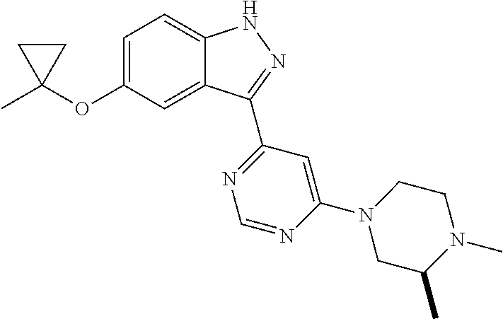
CC1(OC2=CC=C3C(=C2)C(C2=NC=NC(N4CC(C)N(C)CC4)=C2)=NN3)CC1
